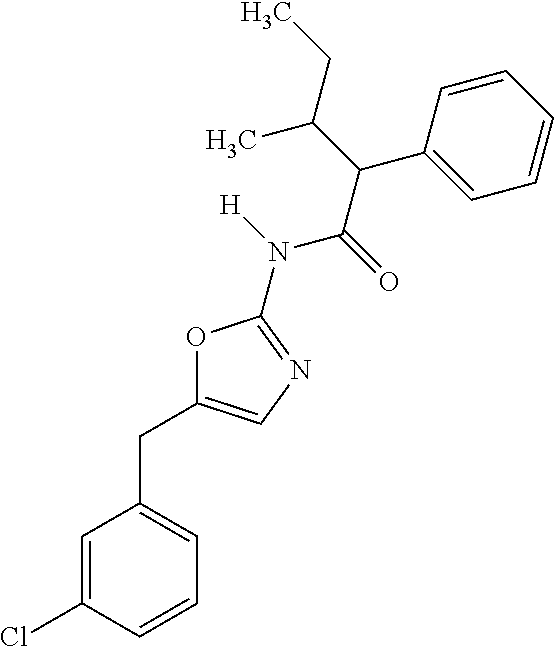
C1=C(Cl)C=CC=C1CC1=CN=C(N(C(C(C2=CC=CC=C2)C(CC)C)=O)[H])O1
